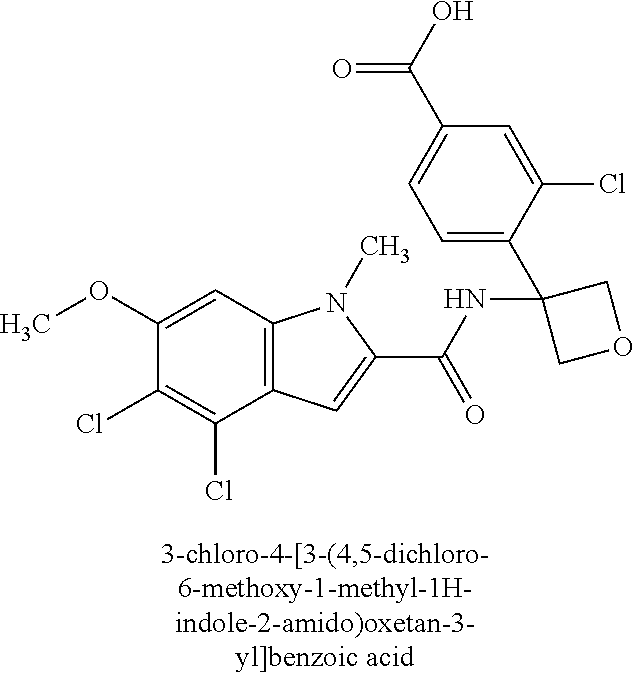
C1(Cl)=C(Cl)C2=C(C=C1OC)N(C)C(C(NC1(C3=CC=C(C(=O)O)C=C3Cl)COC1)=O)=C2
